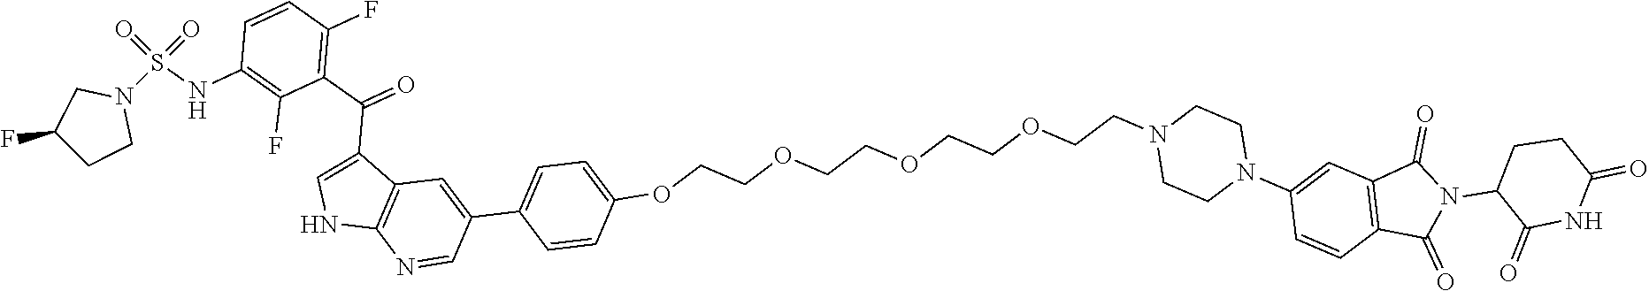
O(CCOCCOCCOCCN1CCN(C2=CC3=C(C=C2)C(=O)N(C2C(=O)NC(=O)CC2)C3=O)CC1)C1=CC=C(C2=CC3=C(N=C2)NC=C3C(C2=C(F)C=CC(NS(=O)(=O)N3CC(F)CC3)=C2F)=O)C=C1
